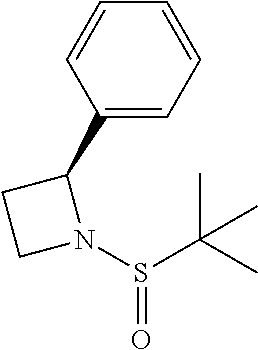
C1(C2CCN2S(C(C)(C)C)=O)=CC=CC=C1
